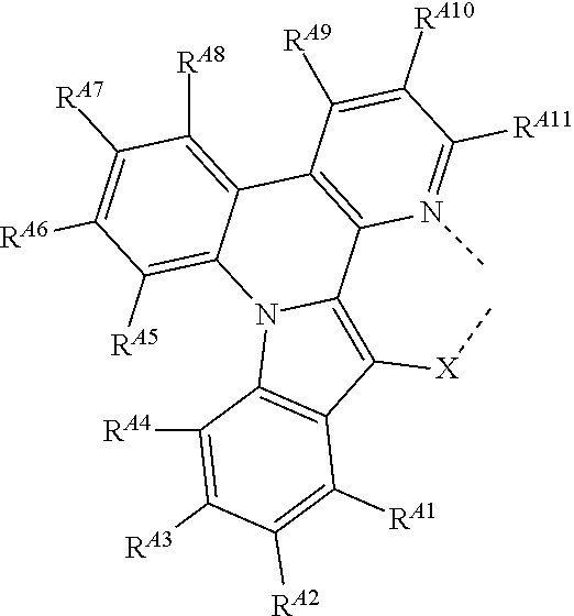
C1([RA11])=N(C)C2=C(C([RA9])=C1[RA10])C1=C([RA8])C([RA7])=C([RA6])C([RA5])=C1N1C3=C(C([X]C)=C21)C([RA1])=C([RA2])C([RA3])=C3[RA4]
